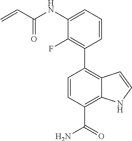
C1(NC(C=C)=O)=CC=CC(C2=C3C(=C(C(=O)N)C=C2)NC=C3)=C1F
